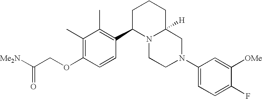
C1(C)=C(OCC([Me2N])=O)C=CC(C2N3C([H])(CCC2)CN(C2=CC=C(F)C([OMe])=C2)CC3)=C1C
